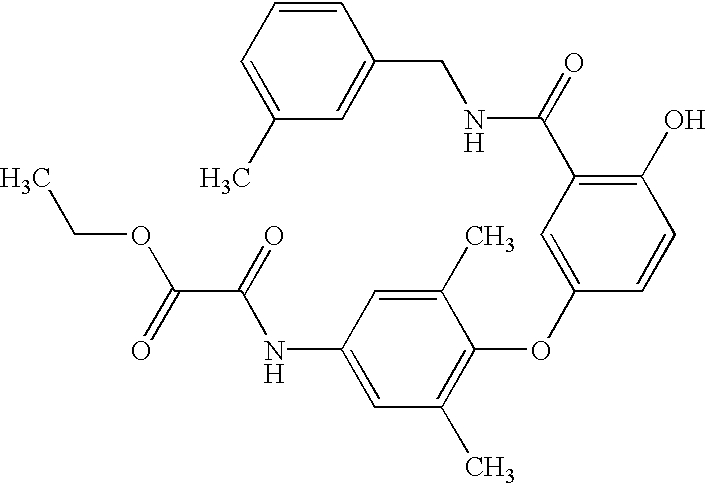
C1(O)=C(C(NCC2=CC(C)=CC=C2)=O)C=C(OC2=C(C)C=C(NC(C(OCC)=O)=O)C=C2C)C=C1
